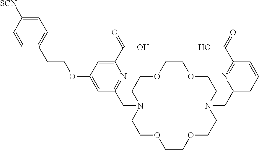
C1(C(O)=O)=CC(OCCC2=CC=C([SCN])C=C2)=CC(CN2CCOCCOCCN(CC3=CC=CC(C(=O)O)=N3)CCOCCOCC2)=N1
